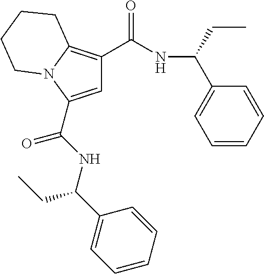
C(NC(C1=CC=CC=C1)CC)(C1=CC(C(NC(C2=CC=CC=C2)CC)=O)=C2N1CCCC2)=O
